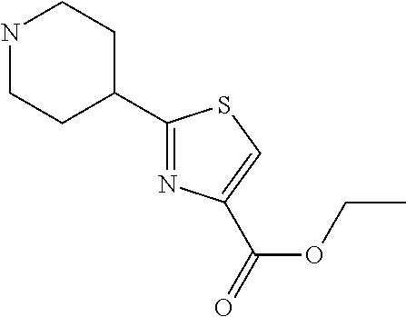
N1CCC(C2=NC(C(=O)OCC)=CS2)CC1
